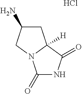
C1C(N)CN2C1([H])C(=O)NC2=O.Cl
